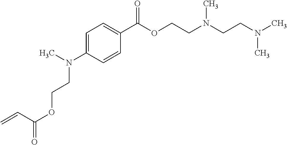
C1=C(N(C)CCOC(=O)C=C)C=CC(C(OCCN(CCN(C)C)C)=O)=C1
